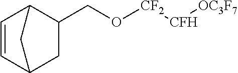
C1(CO[CF2][CFH][OC3F7])C2C=CC(C1)C2
